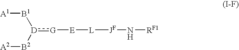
[A1][B1][D]([B2][A2]):[G][E][L][JF]N[RF1]
